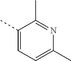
C1(C)=CC=C(C)N=C1C
